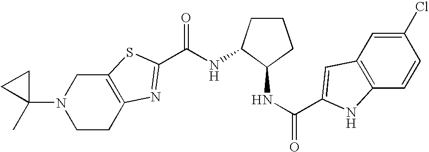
C(NC1C(NC(=O)C2=CC3=C(C=CC(Cl)=C3)N2)CCC1)(=O)C1=NC2=C(CN(C3(C)CC3)CC2)S1
